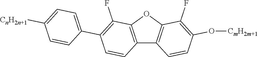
C12=C(OC3=C1C=CC(O[CmH2m+1])=C3F)C(F)=C(C1=CC=C([CnH2n+1])C=C1)C=C2
